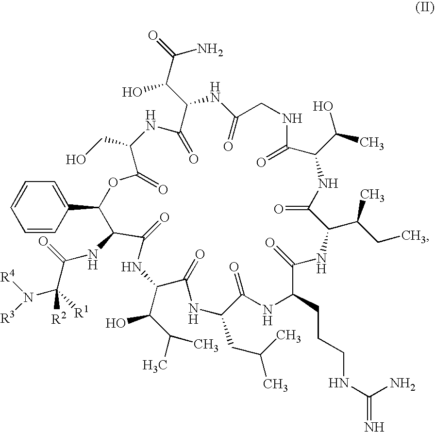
C1=CC=CC(C2C(NC(=O)C([R1])(N([R4])[R3])[R2])C(=O)NC(C(C(C)C)O)C(=O)NC(CC(C)C)C(=O)NC(CCCNC(=N)N)C(=O)NC(C(CC)C)C(=O)NC(C(C)O)C(=O)NCC(=O)NC(C(C(=O)N)O)C(=O)NC(CO)C(=O)O2)=C1
